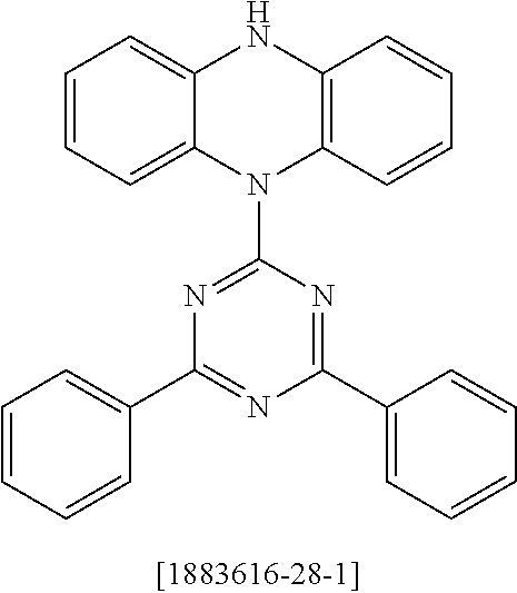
C1=CC=C2C(=C1)NC1=C(N2C2=NC(C3=CC=CC=C3)=NC(C3=CC=CC=C3)=N2)C=CC=C1
